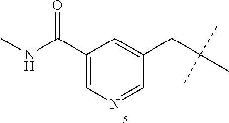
CNC(C1=CN=CC(CC(C)(C)C)=C1)=O
